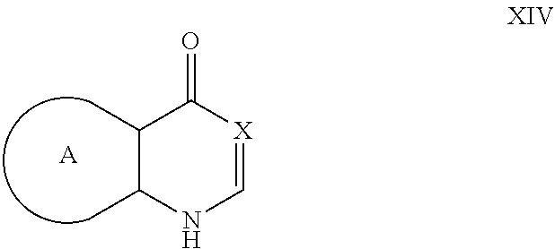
[A].C1(C)C(C)NC=[X]C1=O
